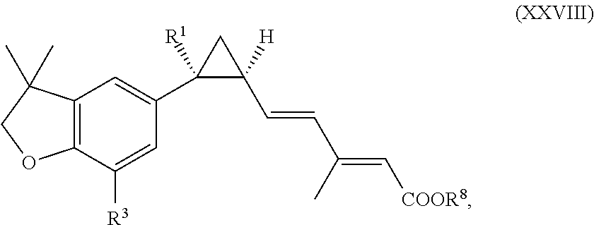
C12=C(C(C)(C)CO1)C=C(C1([R1])C([H])(C=CC(=C[COOR8])C)C1)C=C2[R3]
